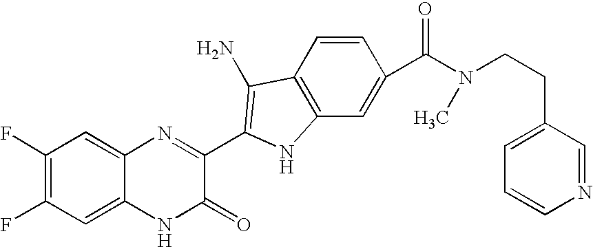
C1=C2C(=CC(F)=C1F)N=C(C1=C(N)C3=C(C=C(C(N(CCC4=CC=CN=C4)C)=O)C=C3)N1)C(=O)N2
